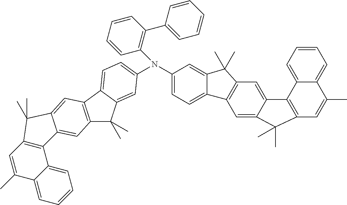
N(C1=C(C2=CC=CC=C2)C=CC=C1)(C1=CC=C2C(=C1)C(C)(C)C1=C2C=C2C(=C1)C1=C(C=C(C)C3=CC=CC=C13)C2(C)C)C1=CC=C2C(=C1)C(C)(C)C1=C2C=C2C(=C1)C1=C(C=C(C)C3=CC=CC=C13)C2(C)C
